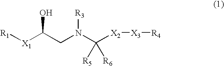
[R1][X1]C(CN(C([X2][X3][R4])([R5])[R6])[R3])O
